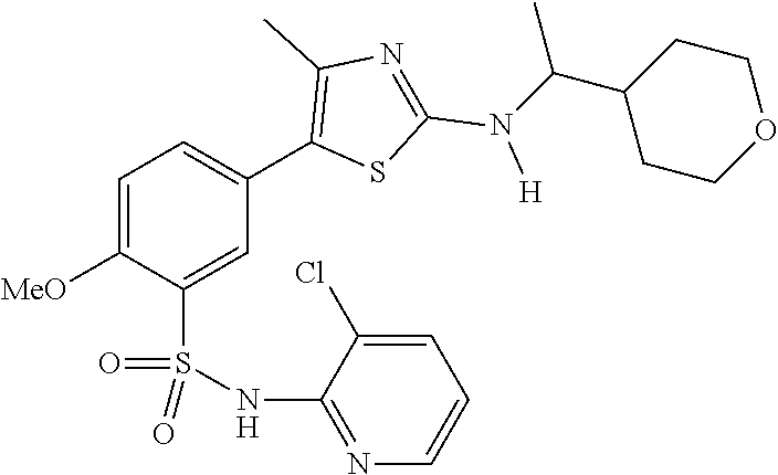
C1=C([MeO])C(S(NC2=NC=CC=C2Cl)(=O)=O)=CC(C2=C(C)N=C(N([H])C(C3CCOCC3)C)S2)=C1
